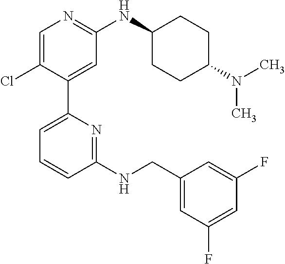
C1=C(Cl)C(C2=CC=CC(NCC3=CC(F)=CC(F)=C3)=N2)=CC(NC2CCC(N(C)C)CC2)=N1
